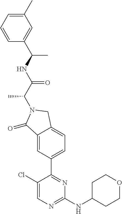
C1(=O)C2=CC(C3=NC(NC4CCOCC4)=NC=C3Cl)=CC=C2CN1C(C(NC(C)C1=CC(C)=CC=C1)=O)C
